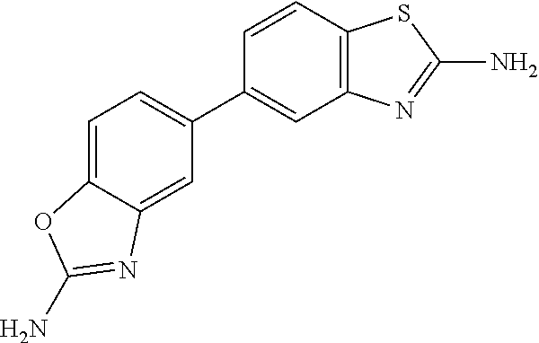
C1=C2C(=CC(C3=CC4=C(C=C3)SC(N)=N4)=C1)N=C(N)O2
